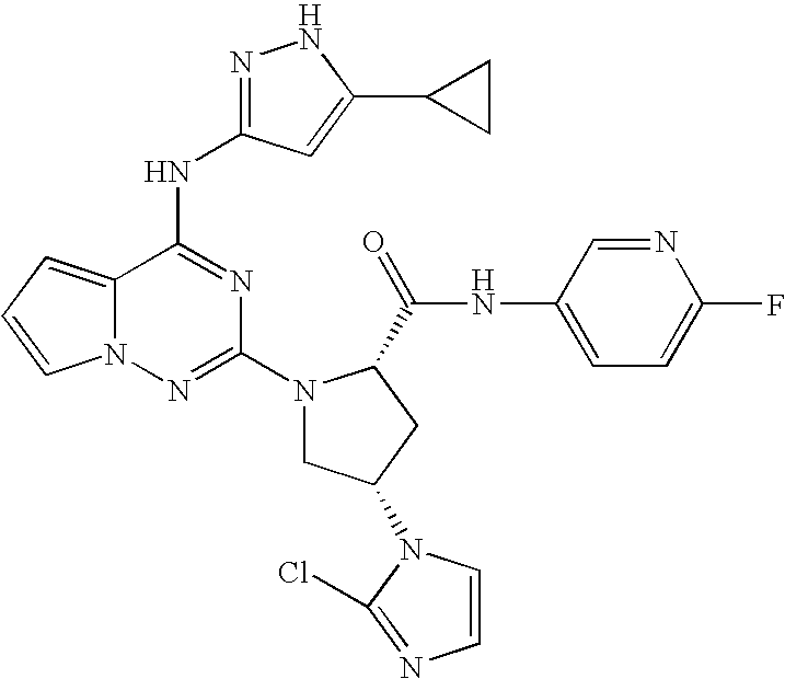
C12=CC=CN1N=C(N1CC(N3C=CN=C3Cl)CC1C(NC1=CC=C(F)N=C1)=O)N=C2NC1=NNC(C2CC2)=C1
